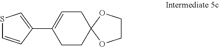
C1CC2(CC=C1C1=CSC=C1)OCCO2
